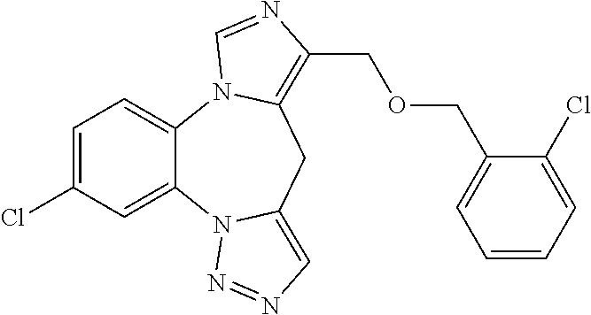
C1=C(Cl)C=C2C(=C1)N1C(=C(COCC3=CC=CC=C3Cl)N=C1)CC1=CN=NN21
